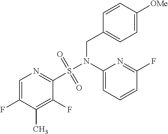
C1=C([OMe])C=CC(CN(S(C2=NC=C(F)C(C)=C2F)(=O)=O)C2=CC=CC(F)=N2)=C1
